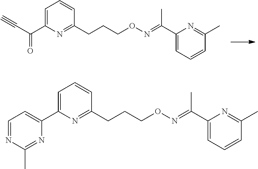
C1=C(C(=O)C#C)N=C(CCCON=C(C2=CC=CC(C)=N2)C)C=C1.C1=C(C2=CC=NC(C)=N2)N=C(CCCON=C(C2=CC=CC(C)=N2)C)C=C1
